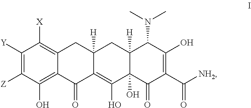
[Y]C1=C([Z])C(O)=C2C(=C1[X])CC1([H])C(=C(O)C3(O)C([H])(C1)C(N(C)C)C(O)=C(C([NH2])=O)C3=O)C2=O
